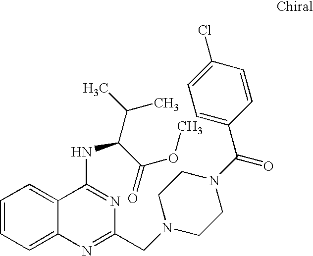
C1=CC=C2C(=C1)C(NC(C(C)C)C(=O)OC)=NC(CN1CCN(C(=O)C3=CC=C(Cl)C=C3)CC1)=N2
